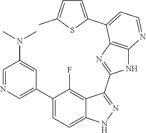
C1=NC=C(C2=CC=C3C(=C2F)C(C2=NC4=C(N2)N=CC=C4C2=CC=C(C)S2)=NN3)C=C1N(C)C
